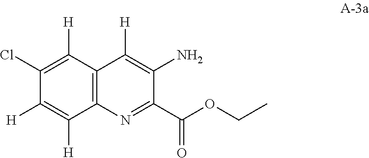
NC1=C([H])C2=C(N=C1C(=O)OCC)C([H])=C([H])C(Cl)=C2[H]
